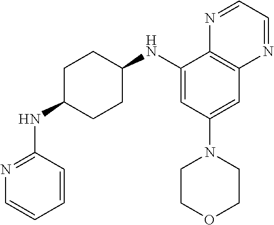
C1=CC(NC2CCC(NC3=CC(N4CCOCC4)=CC4=C3N=CC=N4)CC2)=NC=C1
